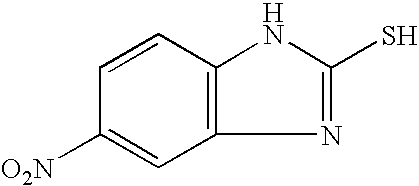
N1=C(S)NC2=C1C=C([O2N])C=C2
